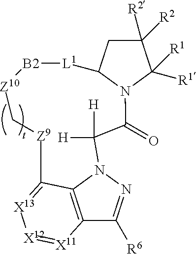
C1([R2])([R2])CC2N(C1([R1])[R1])C(=O)C([H])([H])N1N=C([R6])C3=C1C(=[X13][X12]=[X11]3)[Z9]C[Z10][B2][L1]2
